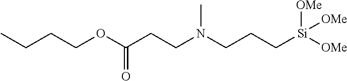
CCCCOC(CCN(CCC[Si]([OMe])([OMe])[OMe])C)=O
